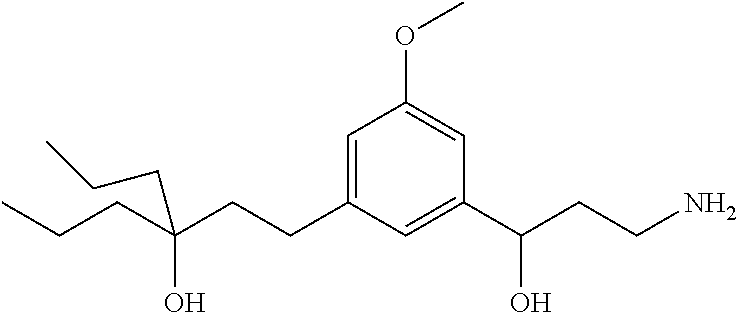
C1=C(CCC(CCC)(O)CCC)C=C(C(CCN)O)C=C1OC
